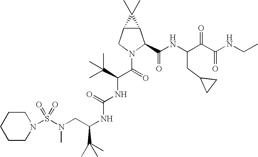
N(C(NC(C(=O)N1C(C(NC(C(C(NCC)=O)=O)CC2CC2)=O)C2C(C1)C2(C)C)C(C)(C)C)=O)C(CN(S(N1CCCCC1)(=O)=O)C)C(C)(C)C
